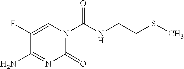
C1=C(F)C(N)=NC(=O)N1C(NCCSC)=O
